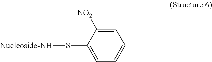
C1=C([NO2])C(S[Nucleoside-NH])=CC=C1
